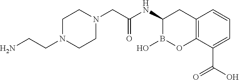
C12=C(C(C(O)=O)=CC=C1)OB(O)C(NC(=O)CN1CCN(CCN)CC1)C2
